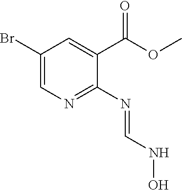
C1(Br)=CN=C(N=CNO)C(C(=O)OC)=C1
